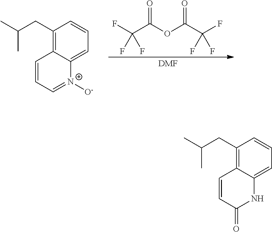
C1(CC(C)C)=C2C(=CC=C1)[N+]([O-])=CC=C2.FC(C(OC(C(F)(F)F)=O)=O)(F)F.[DMF].C1(CC(C)C)=C2C(=CC=C1)NC(=O)C=C2
